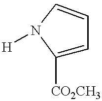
C1([CO2CH3])=CC=CN1[H]
